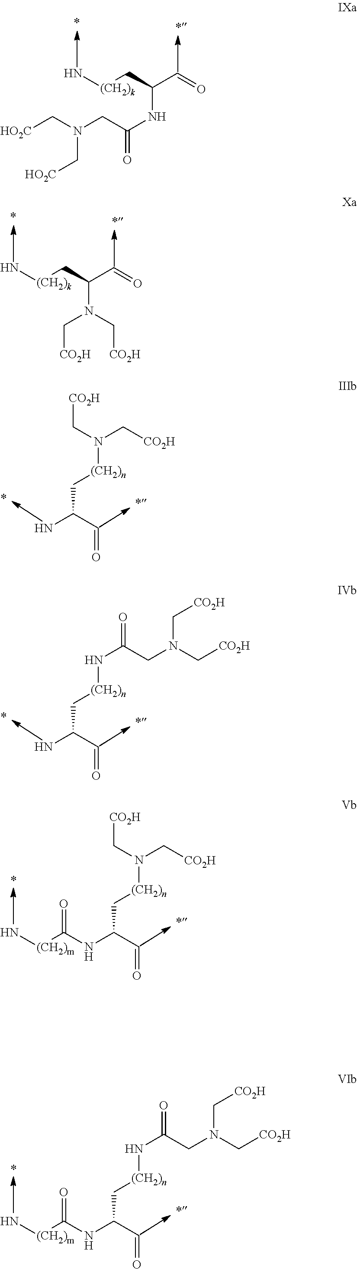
[HO2C]CN(CC(NC(C=O)C[(CH2)k]N)=O)C[HO2C].C(N(C(C=O)C[(CH2)k]N)C[CO2H])[CO2H].[CO2H]CN([(CH2)n]CC(N)C=O)C[CO2H].N([(CH2)n]CC(N)C=O)C(CN(C[CO2H])C[CO2H])=O.[CO2H]CN([(CH2)n]CC(NC([(CH2)m]N)=O)C=O)C[CO2H].N([(CH2)n]CC(NC([(CH2)m]N)=O)C=O)C(CN(C[CO2H])C[CO2H])=O
